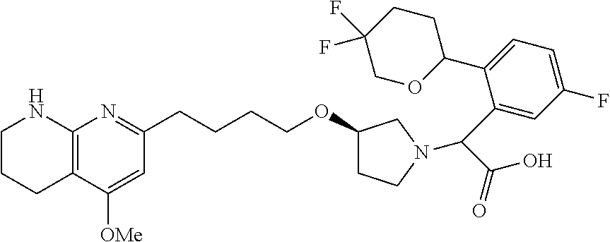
C1CCC2=C(N1)N=C(CCCCOC1CCN(C(C(O)=O)C3=CC(F)=CC=C3C3OCC(F)(F)CC3)C1)C=C2[OMe]
